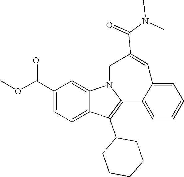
C1(C(OC)=O)=CC=C2C(=C1)N1C(=C2C2CCCCC2)C2=CC=CC=C2C=C(C(=O)N(C)C)C1
